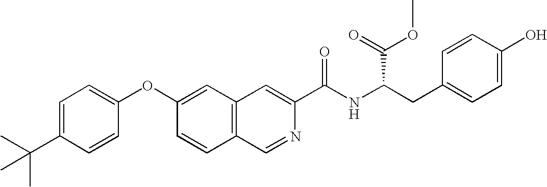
C1=C(C(C)(C)C)C=CC(OC2=CC3=C(C=C2)C=NC(C(NC(CC2=CC=C(O)C=C2)C(=O)OC)=O)=C3)=C1
